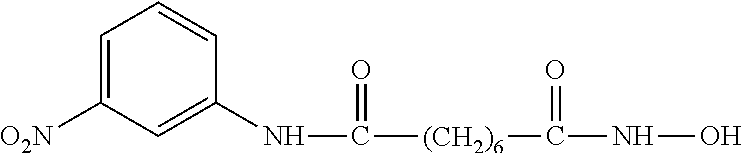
N(C([(CH2)6]C(NO)=O)=O)C1=CC([O2N])=CC=C1
